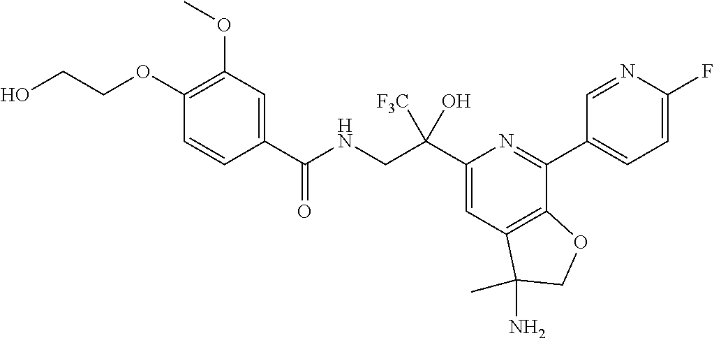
C1(C(NCC(C2=CC3=C(C(C4=CC=C(F)N=C4)=N2)OCC3(N)C)([F3C])O)=O)=CC(OC)=C(OCCO)C=C1
